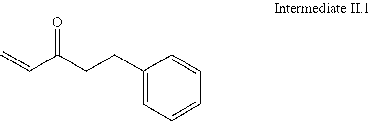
C(C=C)(CCC1=CC=CC=C1)=O
